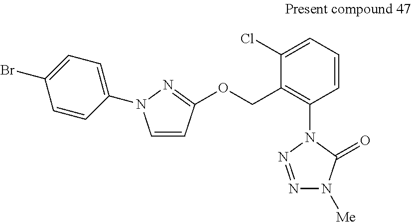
C1=CC=C(Cl)C(COC2=NN(C3=CC=C(Br)C=C3)C=C2)=C1N1N=NN([Me])C1=O
